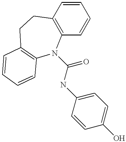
C1=CC=CC2=C1N(C(=O)NC1=CC=C(O)C=C1)C1=C(CC2)C=CC=C1
